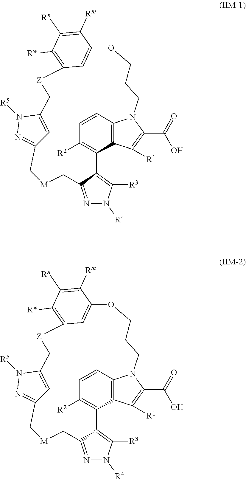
C1=CC2=C3C(=C1[R2])C1=C([R3])N([R4])N=C1C[M]CC1=NN([R5])C(=C1)C[Z]C1=C([Rw])C([Rn])=C([Rm])C(=C1)OCCCN2C(C(=O)O)=C3[R1].C1=CC2=C3C(=C1[R2])C1=C([R3])N([R4])N=C1C[M]CC1=NN([R5])C(=C1)C[Z]C1=C([Rw])C([Rn])=C([Rm])C(=C1)OCCCN2C(C(=O)O)=C3[R1]
